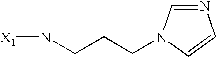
[X1]NCCCN1C=NC=C1
